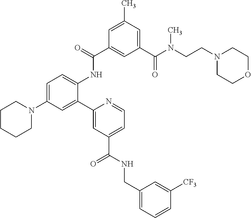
C(N(C(C1=CC(C)=CC(C(=O)NC2=CC=C(N3CCCCC3)C=C2C2=CC(C(NCC3=CC=CC([CF3])=C3)=O)=CC=N2)=C1)=O)C)CN1CCOCC1
